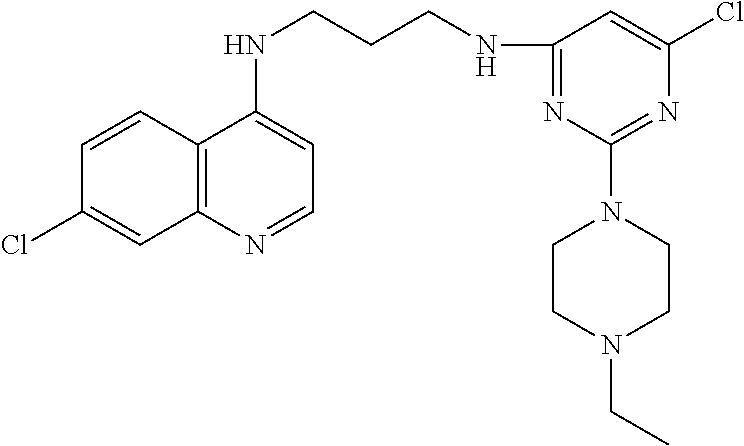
C1=CC2=C(C=C1Cl)N=CC=C2NCCCNC1=NC(N2CCN(CC)CC2)=NC(Cl)=C1
